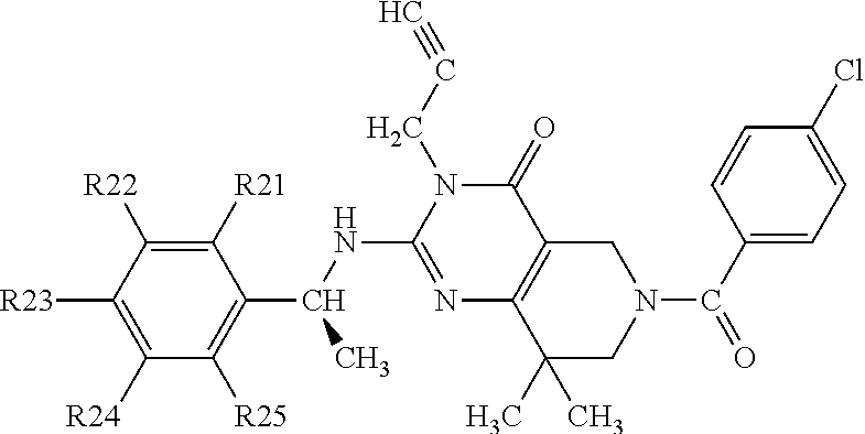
C1([R25])=C(C(NC2=NC3=C(C(=O)N2CC#C)CN(C(=O)C2=CC=C(Cl)C=C2)CC3(C)C)C)C([R21])=C([R22])C([R23])=C1[R24]
